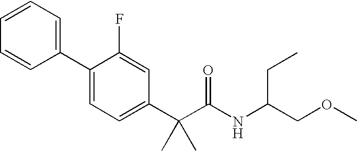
C1=CC=C(C2=CC=C(C(C(NC(COC)CC)=O)(C)C)C=C2F)C=C1
